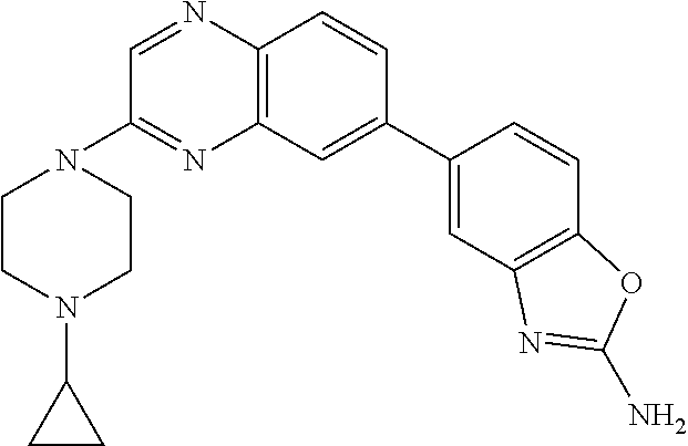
C1(C2=CC3=C(C=C2)N=CC(N2CCN(C4CC4)CC2)=N3)=CC2=C(C=C1)OC(N)=N2
